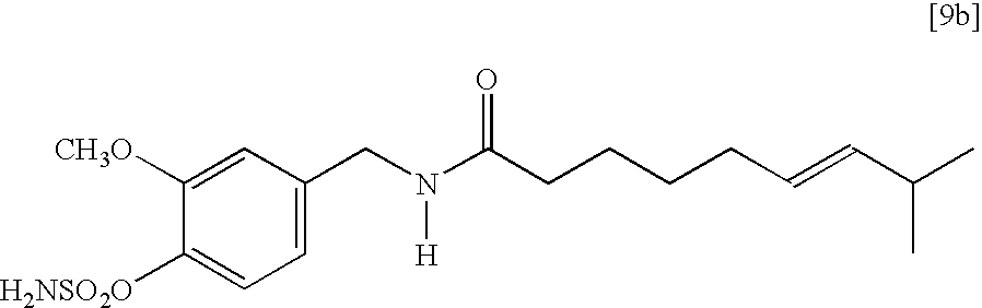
C1=C([CH3O])C([H2NSO2O])=CC=C1CN(C(CCCCC=CC(C)C)=O)[H]
